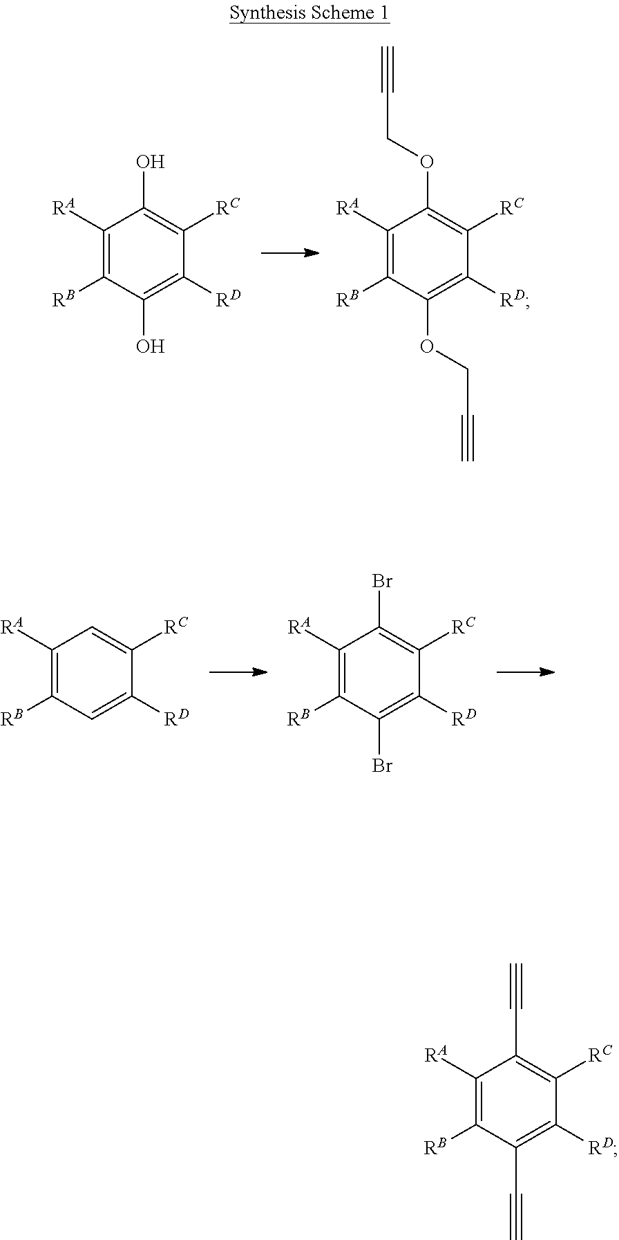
C1([RA])=C([RB])C(O)=C([RD])C([RC])=C1O.C1([RA])=C([RB])C(OCC#C)=C([RD])C([RC])=C1OCC#C.C1([RA])=C([RB])C=C([RD])C([RC])=C1.C1([RA])=C([RB])C(Br)=C([RD])C([RC])=C1Br.C1([RA])=C([RB])C(C#C)=C([RD])C([RC])=C1C#C
